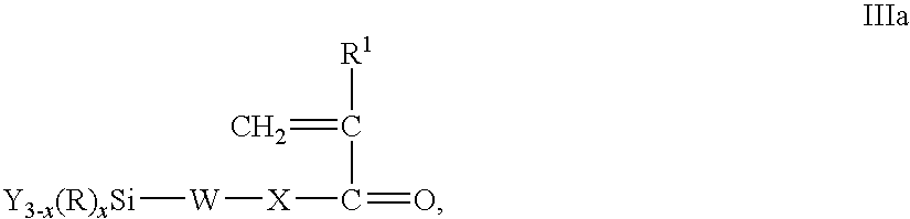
C=C([R1])C(=O)[X][W][Y3-x(R)xSi]
